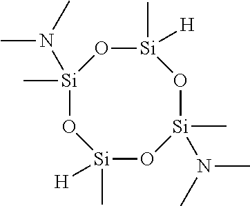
[Si]1(C)([H])O[Si](C)(N(C)C)O[Si](C)([H])O[Si](C)(N(C)C)O1
